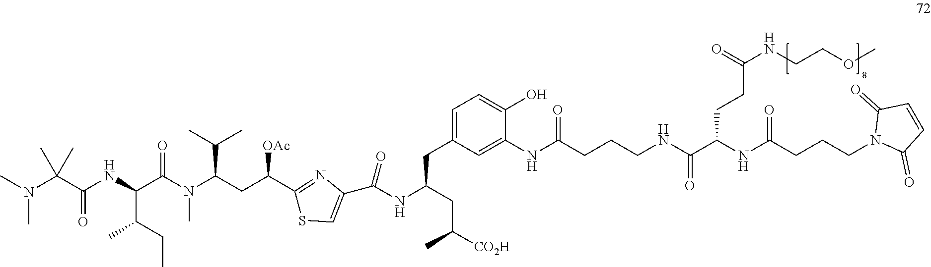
C1=C(CC(NC(C2=CSC(C(CC(N(C(C(C(C)CC)NC(=O)C(N(C)C)(C)C)=O)C)C(C)C)[OAc])=N2)=O)CC([CO2H])C)C=C(NC(=O)CCCNC(C(NC(CCCN2C(=O)C=CC2=O)=O)CCC(NCCOC)=O)=O)C(O)=C1
